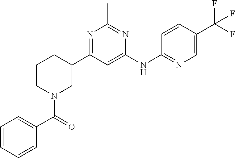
C1=C(NC2=NC=C(C(F)(F)F)C=C2)N=C(C)N=C1C1CCCN(C(C2=CC=CC=C2)=O)C1
